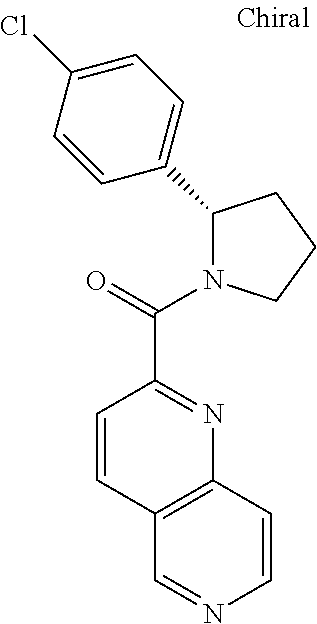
C1(C2=CC=C(Cl)C=C2)N(C(=O)C2=NC3=C(C=C2)C=NC=C3)CCC1
